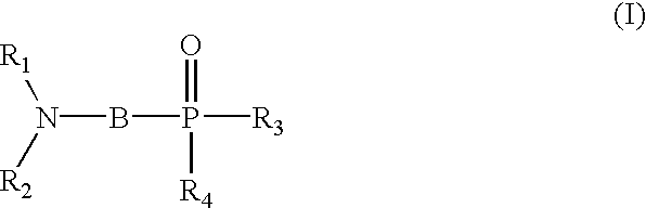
[R1]N([R2])BP([R3])([R4])=O
